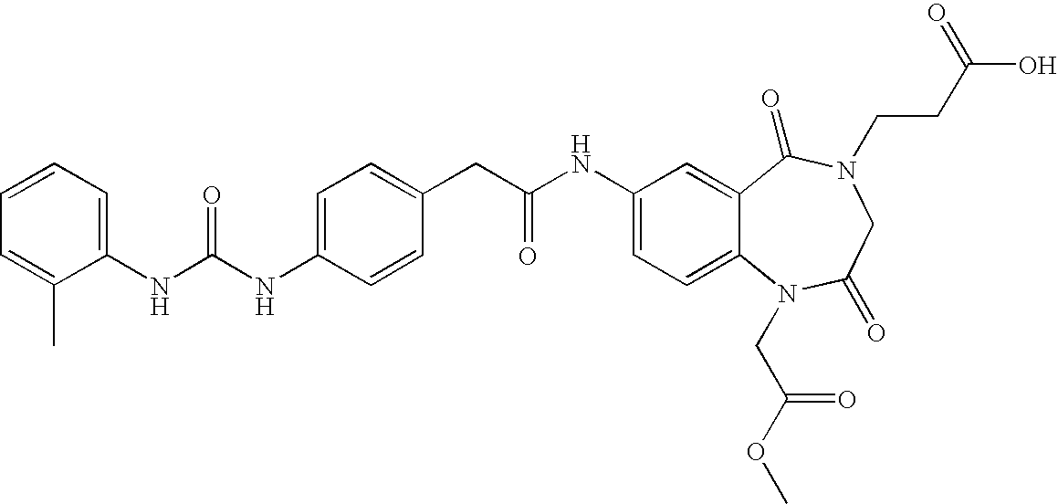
C1(NC(NC2=CC=C(CC(NC3=CC=C4C(=C3)C(=O)N(CCC(O)=O)CC(=O)N4CC(OC)=O)=O)C=C2)=O)=CC=CC=C1C
